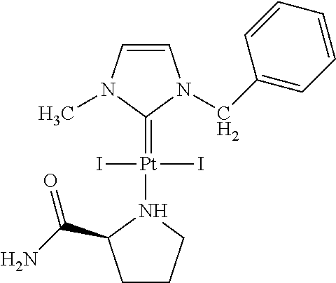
C1=CN(C)C(=[Pt](I)(I)N2C(C(N)=O)CCC2)N1CC1=CC=CC=C1
